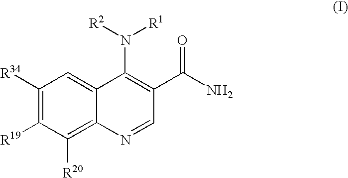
C1([R34])=C([R19])C([R20])=C2C(=C1)C(N([R2])[R1])=C(C(N)=O)C=N2
